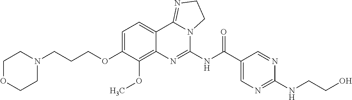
C1OCCN(CCCOC2=CC=C3C(=C2OC)N=C(NC(C2=CN=C(NCCO)N=C2)=O)N2C3=NCC2)C1
